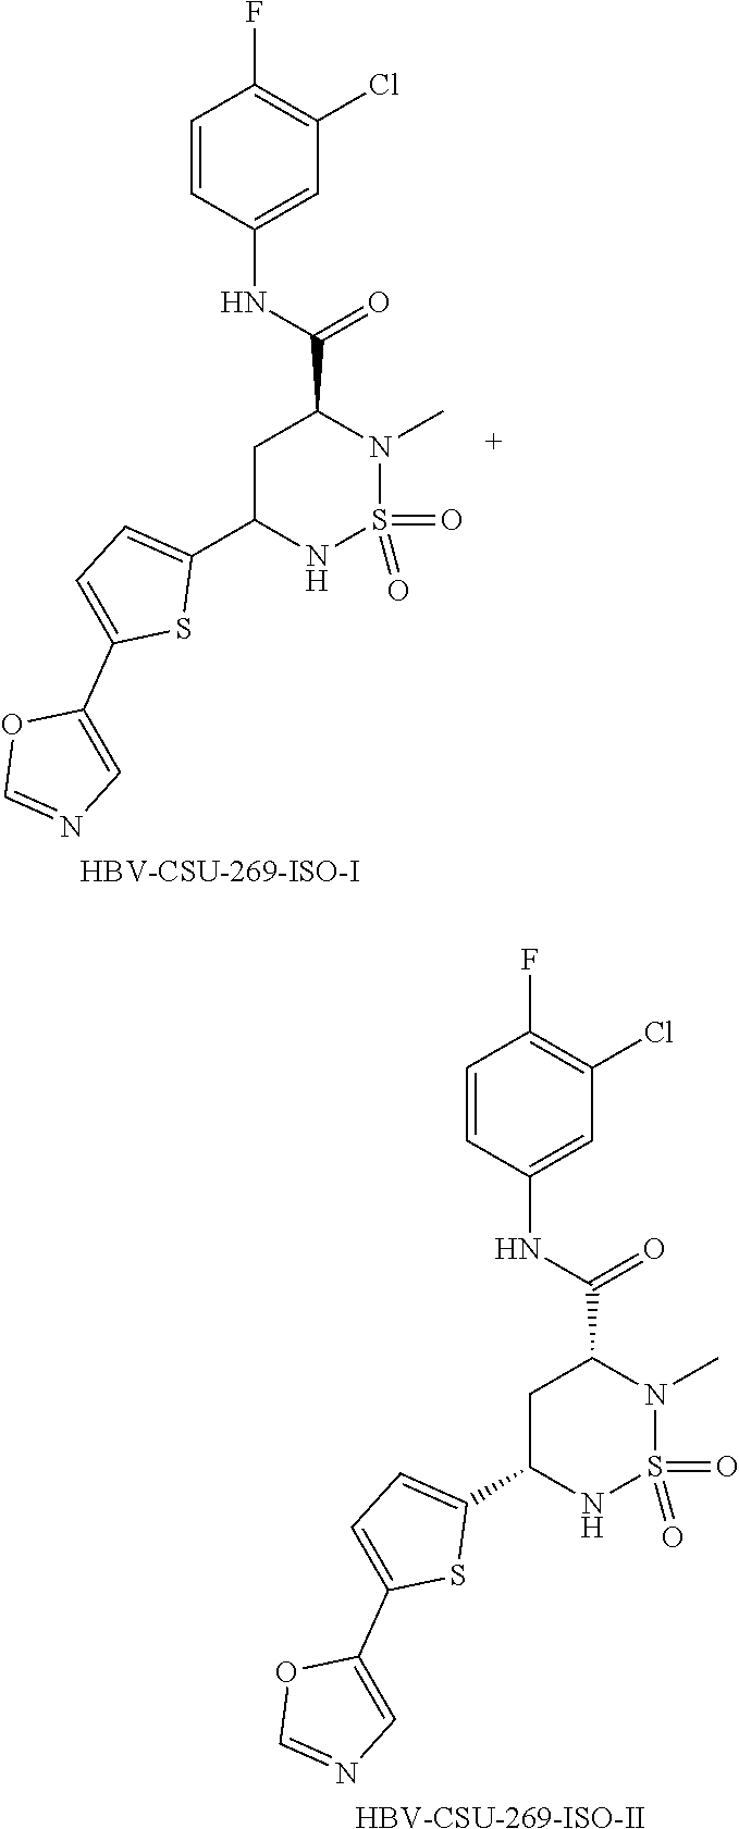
C1C(C2=CC=C(C3=CN=CO3)S2)NS(=O)(=O)N(C)C1C(NC1=CC(Cl)=C(F)C=C1)=O.[HBV-CSU-269-ISO-I].C1C(C2=CC=C(C3=CN=CO3)S2)NS(=O)(=O)N(C)C1C(NC1=CC(Cl)=C(F)C=C1)=O.[HBV-CSU-269-ISO-II]
